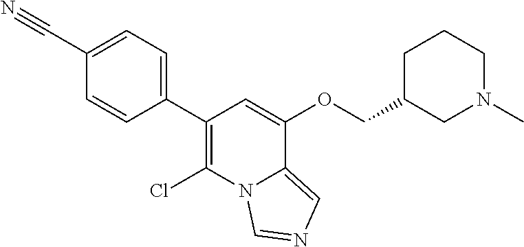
ClC1=C(C2=CC=C(C#N)C=C2)C=C(OCC2CCCN(C)C2)C2=CN=CN12
